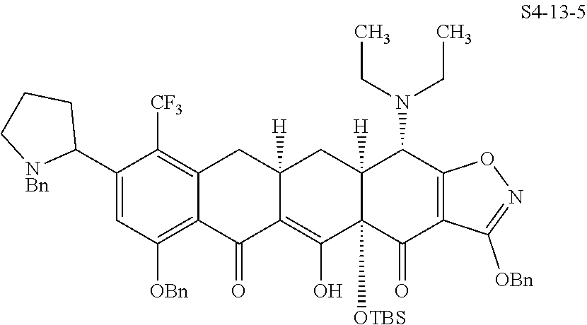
C1(C2CCC[NBn]2)=CC([OBn])=C2C(=C1[CF3])CC1([H])C(=C(O)C3([OTBS])C([H])(C1)C(N(CC)CC)C1=C(C3=O)C([OBn])=NO1)C2=O
